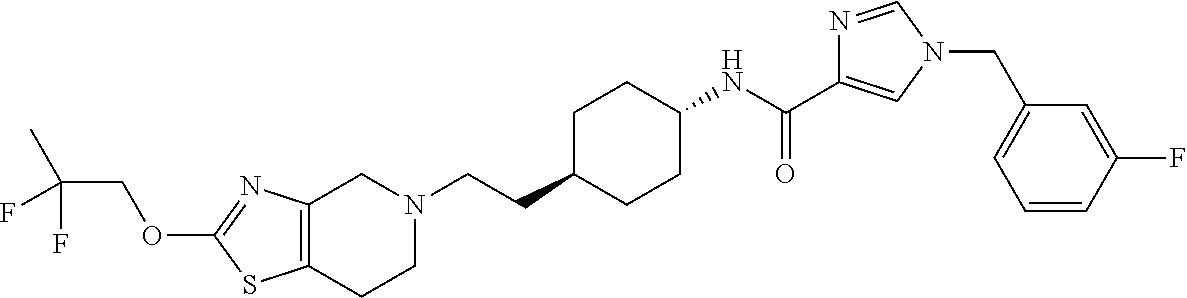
C12=C(CCN(CCC3CCC(NC(C4=CN(CC5=CC=CC(F)=C5)C=N4)=O)CC3)C1)SC(OCC(C)(F)F)=N2
